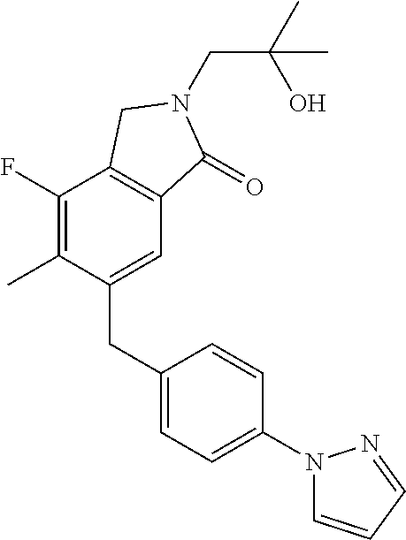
C(N1C(=O)C2=C(C(F)=C(C)C(CC3=CC=C(N4C=CC=N4)C=C3)=C2)C1)C(O)(C)C
